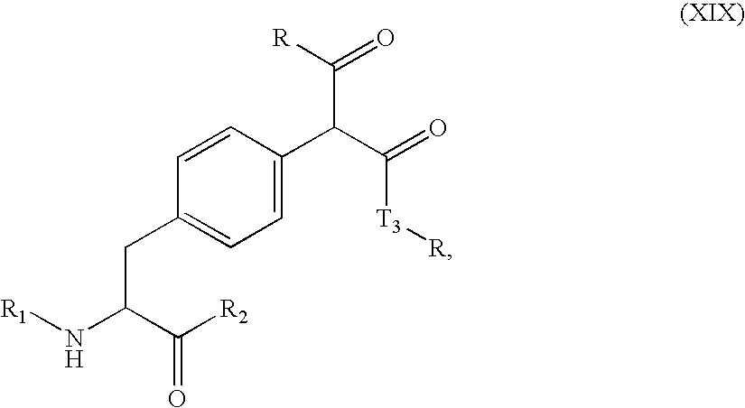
C1=CC(CC(N[R1])C([R2])=O)=CC=C1C(C(=O)[T3][R])C([R])=O
